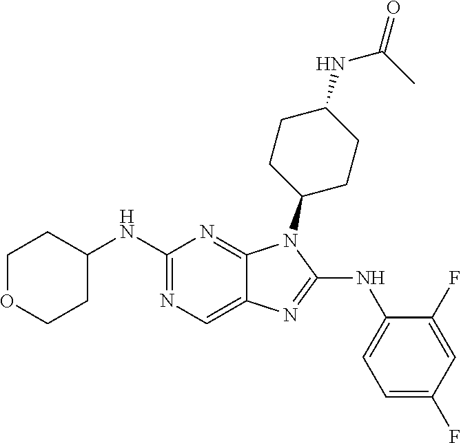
N1=C(NC2CCOCC2)N=C2C(=C1)N=C(NC1=CC=C(F)C=C1F)N2C1CCC(NC(C)=O)CC1
